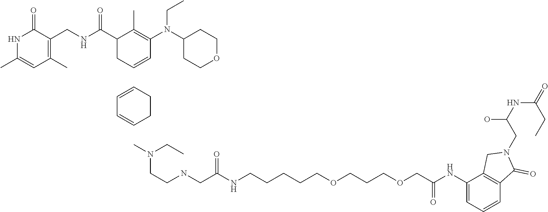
N1C(C)=CC(C)=C(CNC(C2CC=CC(N(C3CCOCC3)CC)=C2C)=O)C1=O.C1=CC=CCC1.CN(CCNCC(NCCCCCOCCCOCC(NC1=CC=CC2=C1CN(CC(NC(CC)=O)O)C2=O)=O)=O)CC
